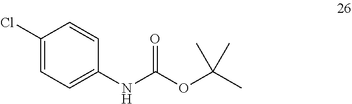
C1(Cl)=CC=C(NC(=O)OC(C)(C)C)C=C1
